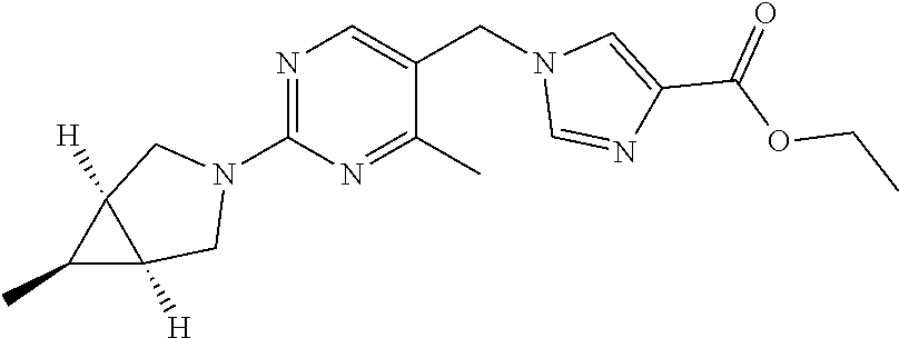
N1=C(N2CC3([H])C([H])(C2)C3C)N=C(C)C(CN2C=NC(C(OCC)=O)=C2)=C1
